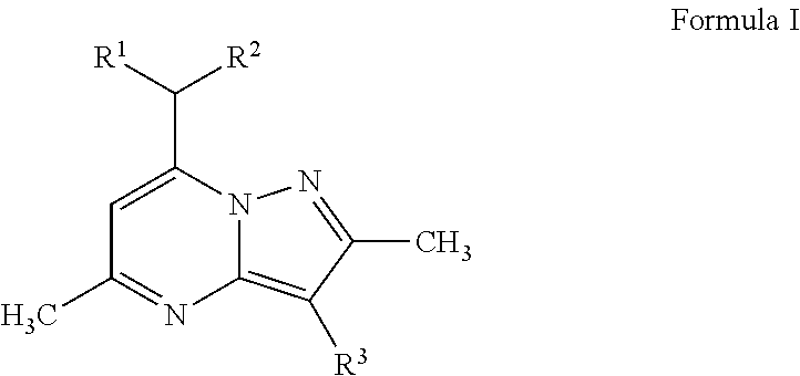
C1=C(C([R1])[R2])N2C(=C([R3])C(C)=N2)N=C1C
